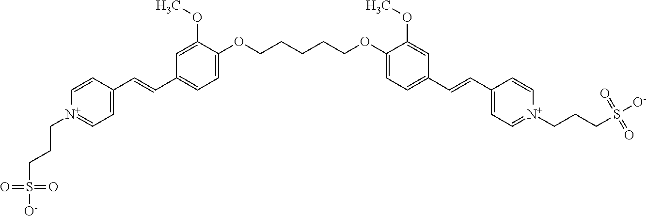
C1=C(OCCCCCOC2=CC=C(C=CC3=CC=[N+](CCCS([O-])(=O)=O)C=C3)C=C2OC)C(OC)=CC(C=CC2=CC=[N+](CCCS([O-])(=O)=O)C=C2)=C1
